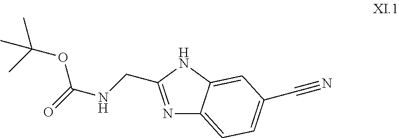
N1=C(CNC(=O)OC(C)(C)C)NC2=CC(C#N)=CC=C12
